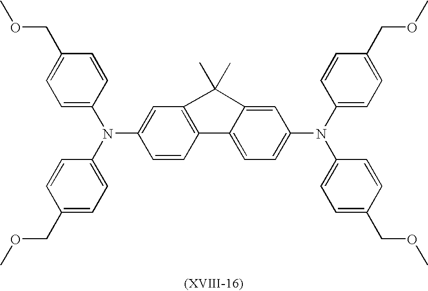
C1=C2C(=CC(N(C3=CC=C(COC)C=C3)C3=CC=C(COC)C=C3)=C1)C(C)(C)C1=C2C=CC(N(C2=CC=C(COC)C=C2)C2=CC=C(COC)C=C2)=C1
